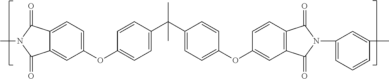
C1(OC2=CC=C(C(C3=CC=C(OC4=CC5=C(C=C4)C(=O)N(C4=CC=CC(C)=C4)C5=O)C=C3)(C)C)C=C2)=CC=C2C(=C1)C(=O)N(C)C2=O
